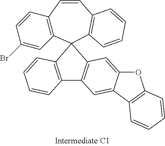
C1=CC2=C(C=C1Br)C1(C3=C(C=C2)C=CC=C3)C2=C(C=C3C(=C2)OC2=C3C=CC=C2)C2=C1C=CC=C2
